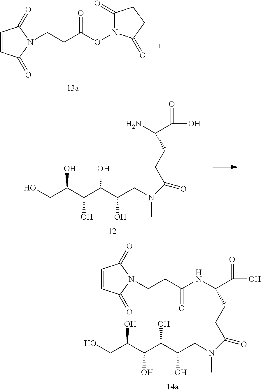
OCC(O)C(O)C(O)C(O)CN(C)C(=O)CCC(C(=O)O)NC(=O)CCN1C(=O)C=CC1=O.C1=CC(=O)N(CCC(ON2C(=O)CCC2=O)=O)C1=O.OCC(O)C(O)C(O)C(O)CN(C)C(=O)CCC(C(=O)O)N
